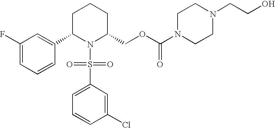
C1(F)=CC=CC(C2N(S(C3=CC=CC(Cl)=C3)(=O)=O)C(COC(N3CCN(CCO)CC3)=O)CCC2)=C1
